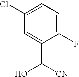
C1(Cl)=CC=C(F)C(C([CN])O)=C1
